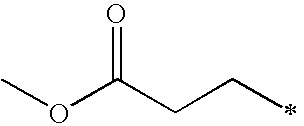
COC(CCC)=O
